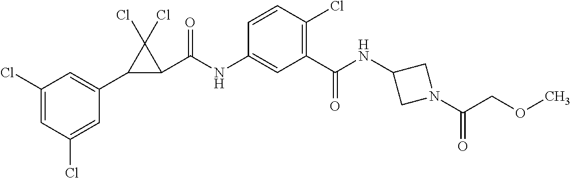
C1(Cl)=CC(Cl)=CC(C2C(C(NC3=CC(C(=O)NC4CN(C(COC)=O)C4)=C(Cl)C=C3)=O)C2(Cl)Cl)=C1
